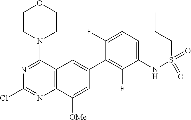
ClC1=NC2=C(C(N3CCOCC3)=N1)C=C(C1=C(F)C(NS(=O)(=O)CCC)=CC=C1F)C=C2[OMe]
